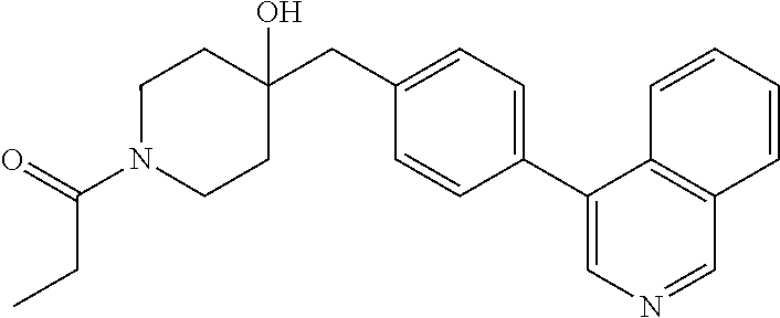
C(CC)(=O)N1CCC(CC2=CC=C(C3=CN=CC4=C3C=CC=C4)C=C2)(O)CC1
